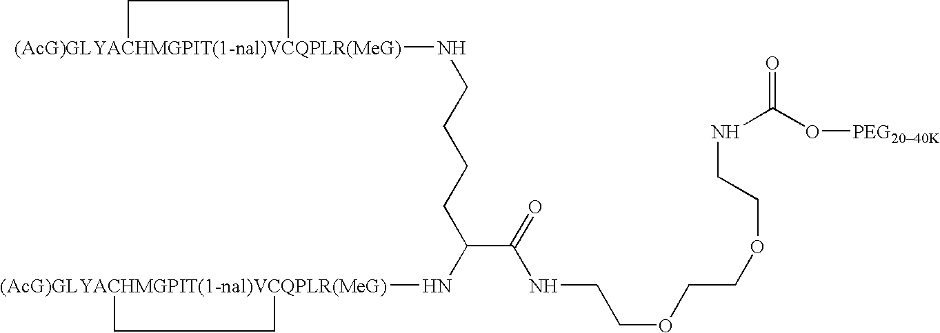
[(AcG)GLYACHMGPIT(1-nal)VCQPLR(MeG)]1(NCCCCC(N[(AcG)GLYACHMGPIT(1-nal)VCQPLR(MeG)]2CC2)C(=O)NCCOCCOCCNC(=O)O[PEG2040K])CC1
